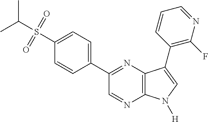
CC(S(=O)(=O)C1=CC=C(C2=NC3=C(N=C2)N([H])C=C3C2=C(F)N=CC=C2)C=C1)C
